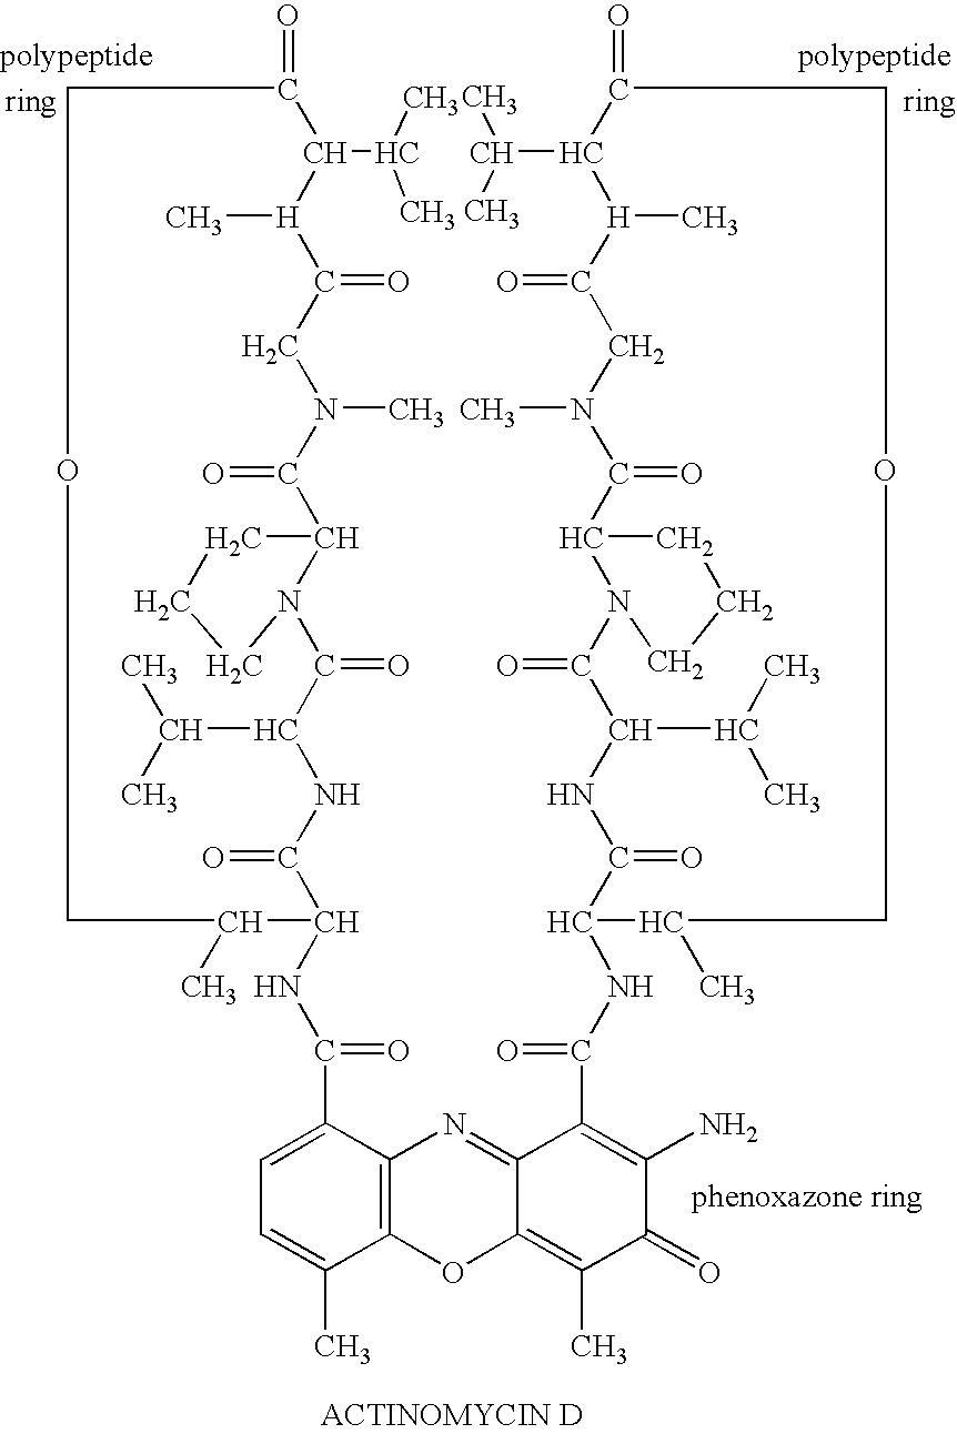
C12=C(OC3=C(C)C(=O)C(N)=C(C(NC4C(=O)NC(C(C)C)C(=O)N5C(C(=O)N(C)CC(=O)[H](C)C(C(C)C)C(=O)COCC4C)CCC5)=O)C3=N1)C(C)=CC=C2C(NC1C(=O)NC(C(C)C)C(=O)N2C(C(=O)N(C)CC(=O)[H](C)C(C(C)C)C(=O)COCC1C)CCC2)=O
